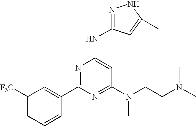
C1=C([F3C])C=C(C2=NC(NC3=NNC(C)=C3)=CC(N(C)CCN(C)C)=N2)C=C1
